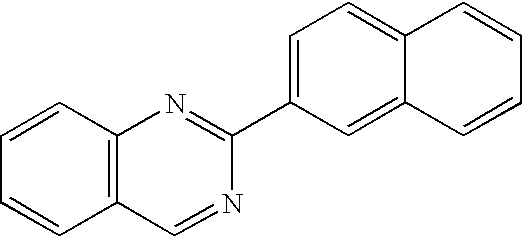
C1=CC2=C(C=C1)C=NC(C1=CC=C3C(=C1)C=CC=C3)=N2
